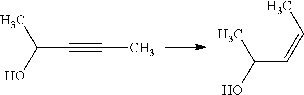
C(C#CC)(C)O.C(C=CC)(C)O
